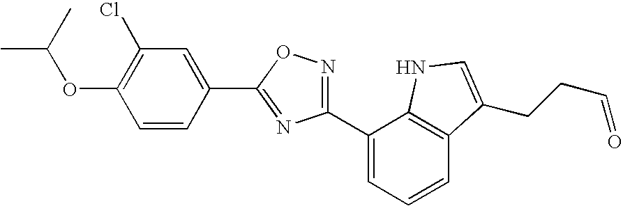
C1=CC(C2=NC(C3=CC=CC4=C3NC=C4CCC=O)=NO2)=CC(Cl)=C1OC(C)C
